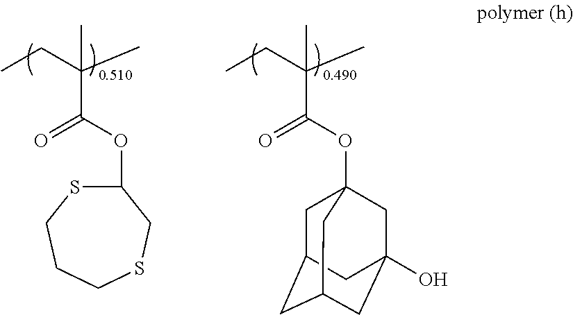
C1(OC(C(C)(CC)C)=O)SCCCSC1.O(C(C(C)(CC)C)=O)C12CC3CC(CC(O)(C1)C3)C2
